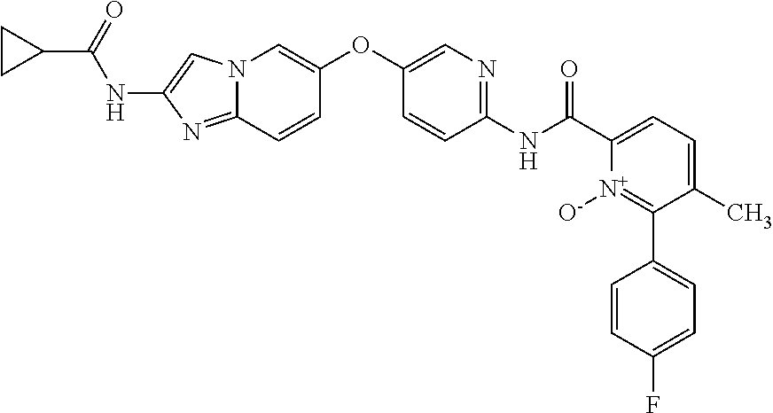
C1(OC2=CN3C(=NC(NC(C4CC4)=O)=C3)C=C2)=CN=C(NC(=O)C2=CC=C(C)C(C3=CC=C(F)C=C3)=[N+]2[O-])C=C1
